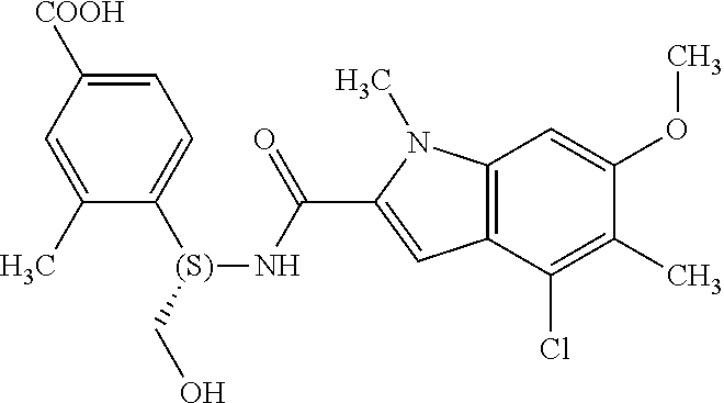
C1=C([COOH])C=C(C)C([(S)](CO)NC(C2=CC3=C(N2C)C=C(OC)C(C)=C3Cl)=O)=C1
